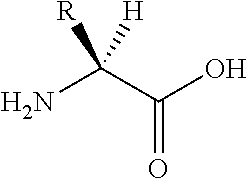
NC(C(O)=O)([R])[H]
